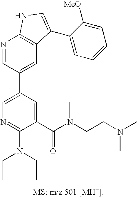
N1=CC(C2=CN=C(N(CC)CC)C(C(N(CCN(C)C)C)=O)=C2)=CC2=C1NC=C2C1=CC=CC=C1[MeO]
